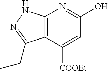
C12=C(C([COOEt])=CC(O)=N1)C(CC)=NN2
